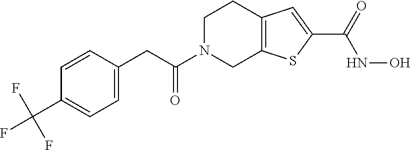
C(C(N1CC2=C(CC1)C=C(C(=O)NO)S2)=O)C1=CC=C(C(F)(F)F)C=C1
